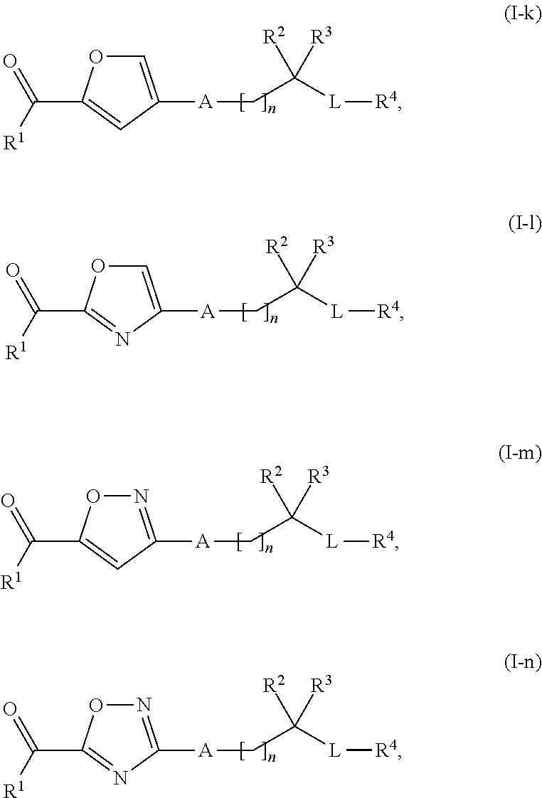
[A](CC([L][R4])([R3])[R2])C1=COC(C([R1])=O)=C1.[A](CC([L][R4])([R3])[R2])C1=COC(C([R1])=O)=N1.[A](CC([L][R4])([R3])[R2])C1=NOC(C([R1])=O)=C1.[A](CC([L][R4])([R3])[R2])C1=NOC(C([R1])=O)=N1
